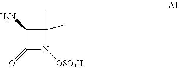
C1(C)(C)C(N)C(=O)N1[OSO3H]
